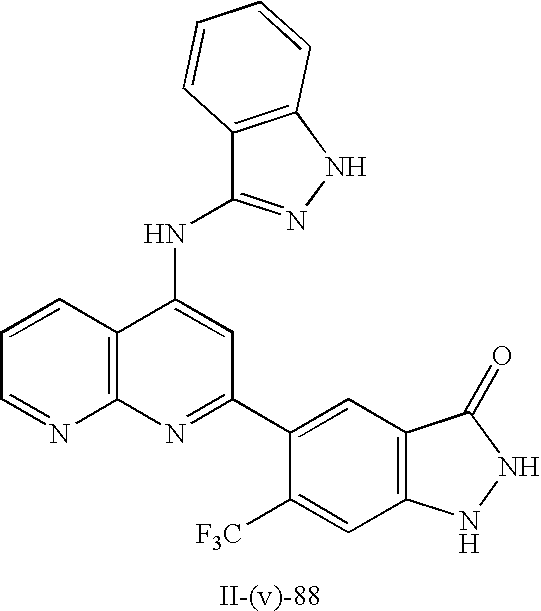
C12=C(NN=C1NC1=CC(C3=CC4=C(C=C3[F3C])NNC4=O)=NC3=C1C=CC=N3)C=CC=C2
